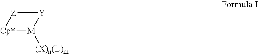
[Cp*]1[M]([(X)n(L)m])[Y][Z]1
